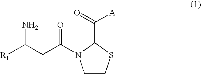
C1CSC(C(=O)[A])N1C(CC([R1])N)=O
